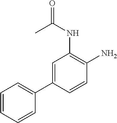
C1(C2=CC(NC(C)=O)=C(N)C=C2)=CC=CC=C1
